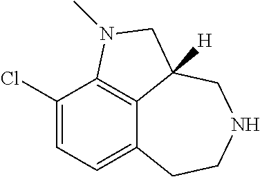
C12=CC=C(Cl)C3=C1C([H])(CNCC2)CN3C
